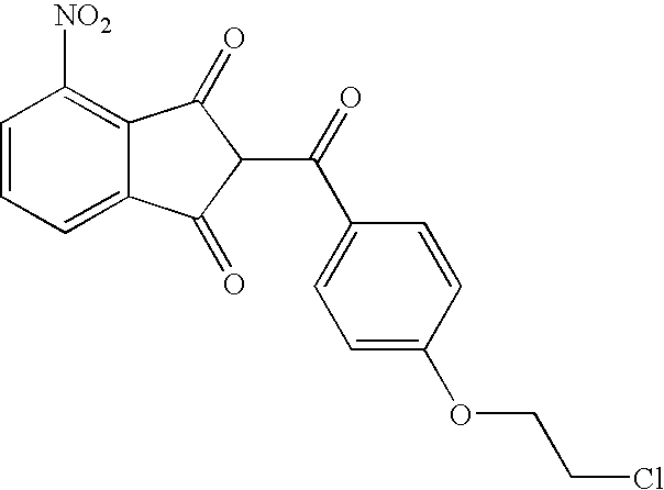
C1=CC=C2C(=C1[NO2])C(=O)C(C(=O)C1=CC=C(OCCCl)C=C1)C2=O
